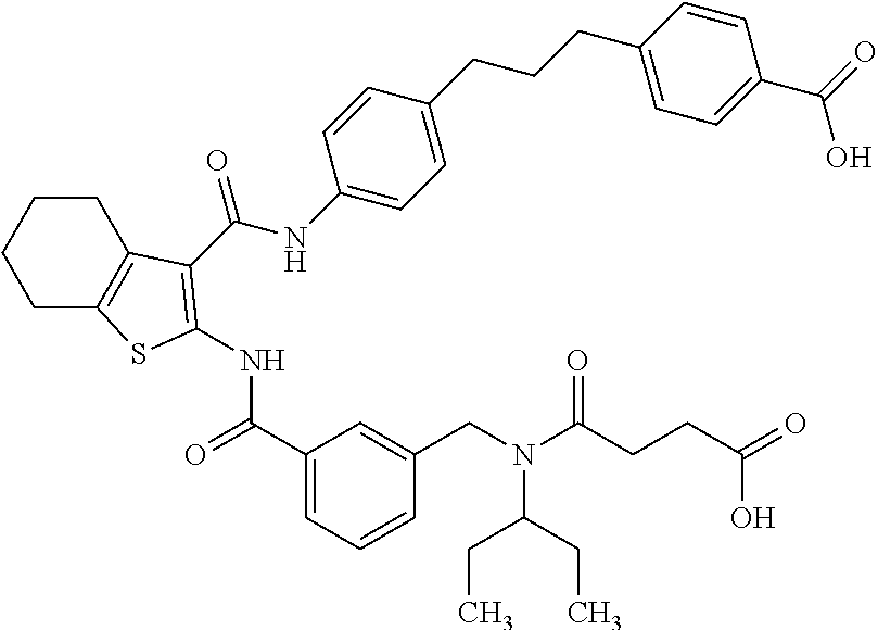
C1(C(=O)NC2=C(C(=O)NC3=CC=C(CCCC4=CC=C(C(O)=O)C=C4)C=C3)C3=C(CCCC3)S2)=CC=CC(CN(C(CCC(O)=O)=O)C(CC)CC)=C1
